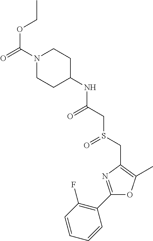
N1(C(=O)OCC)CCC(NC(CS(CC2=C(C)OC(C3=C(F)C=CC=C3)=N2)=O)=O)CC1
